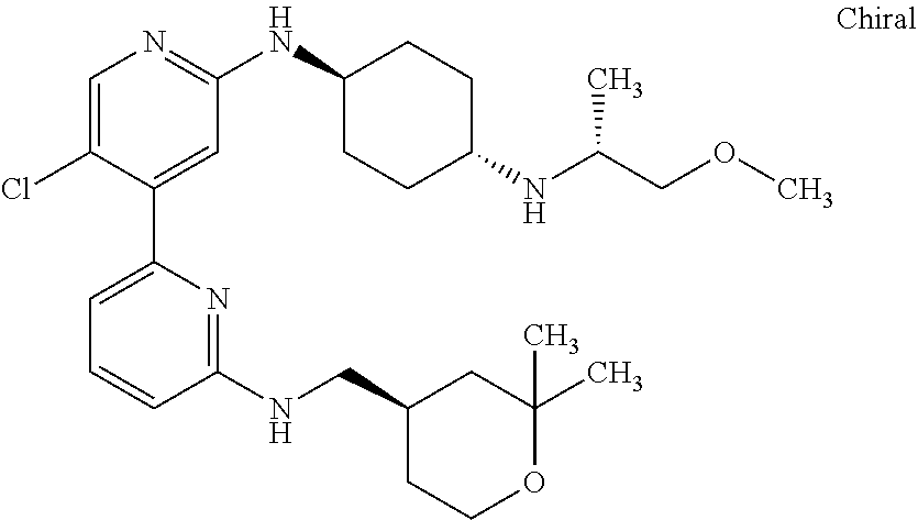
C1=C(Cl)C(C2=CC=CC(NCC3CCOC(C)(C)C3)=N2)=CC(NC2CCC(NC(COC)C)CC2)=N1
